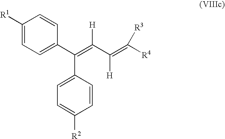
C1=C(C(=C(C(=C([R4])[R3])[H])[H])C2=CC=C([R2])C=C2)C=CC([R1])=C1
